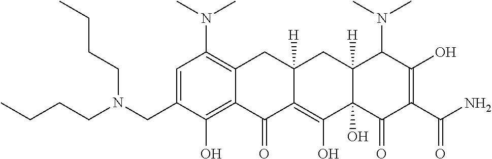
CN(C1=C2C(=C(O)C(CN(CCCC)CCCC)=C1)C(=O)C1=C(O)C3(O)C([H])(CC1([H])C2)C(N(C)C)C(O)=C(C(N)=O)C3=O)C
